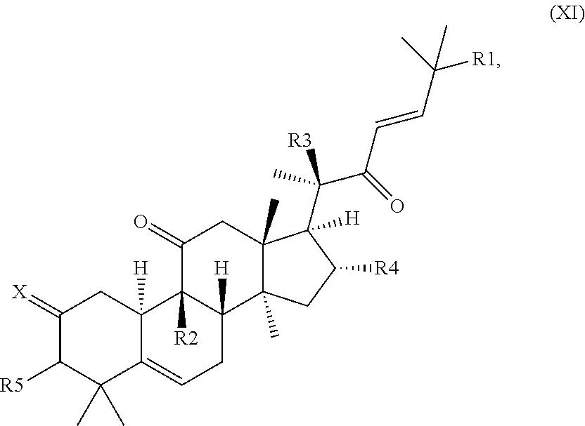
C1(=[X])C([R5])C(C)(C)C2=CCC3([H])C([R2])(C2([H])C1)C(=O)CC1(C)C3(C)CC([R4])C1(C(C(C=CC([R1])(C)C)=O)([R3])C)[H]
